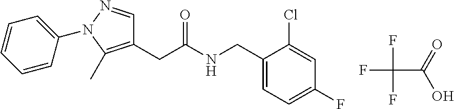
C1=C(N2N=CC(CC(NCC3=CC=C(F)C=C3Cl)=O)=C2C)C=CC=C1.FC(F)(F)C(=O)O
